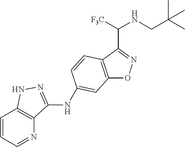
C12=C(C(C(NCC(C)(C)C)[F3C])=NO1)C=CC(NC1=NNC3=C1N=CC=C3)=C2
